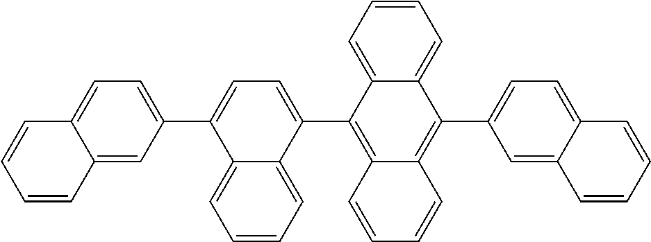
C12=CC(C3=CC=C(C4=C5C(=C(C6=CC=C7C(=C6)C=CC=C7)C6=CC=CC=C46)C=CC=C5)C4=CC=CC=C34)=CC=C1C=CC=C2
